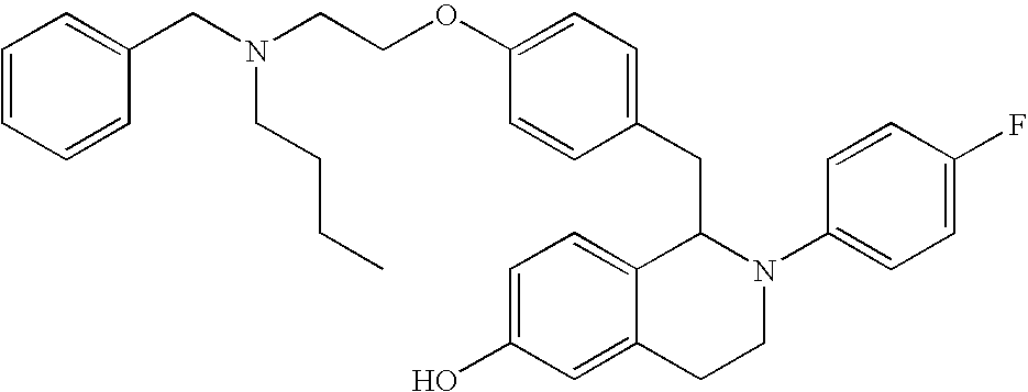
O(C1=CC=C(CC2C3=CC=C(O)C=C3CCN2C2=CC=C(F)C=C2)C=C1)CCN(CC1=CC=CC=C1)CCCC
